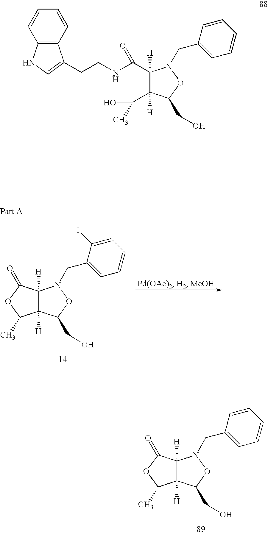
C12([H])C(CO)ON(CC3=CC=CC=C3I)C1([H])C(=O)OC2C.C12([H])C(CO)ON(CC3=CC=CC=C3)C1([H])C(=O)OC2C.C1([H])(C(O)C)C(CO)ON(CC2=CC=CC=C2)C1([H])C(NCCC1=CNC2=C1C=CC=C2)=O
